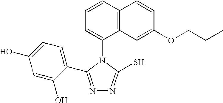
C1=CC2=C(C(N3C(S)=NN=C3C3=CC=C(O)C=C3O)=C1)C=C(OCCC)C=C2
